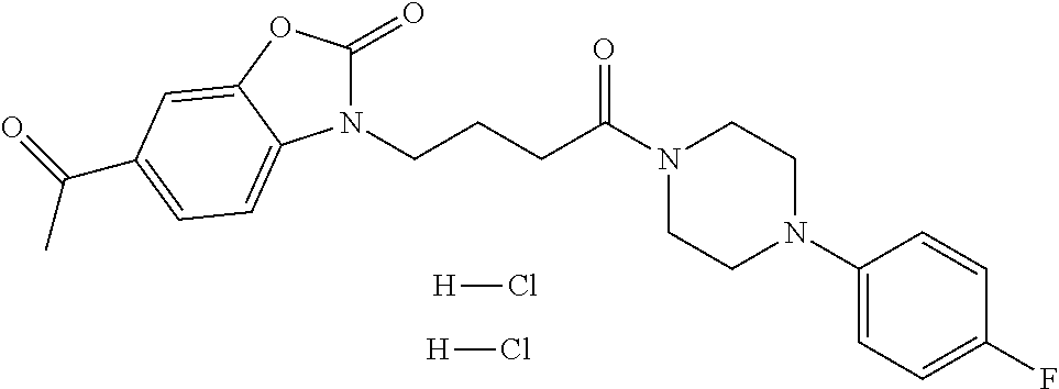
N1(CCCC(N2CCN(C3=CC=C(F)C=C3)CC2)=O)C(=O)OC2=CC(C(=O)C)=CC=C12.[H]Cl.[H]Cl
